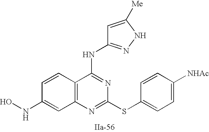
C12=C(N=C(SC3=CC=C([NHAc])C=C3)N=C1NC1=NNC([Me])=C1)C=C(NO)C=C2
